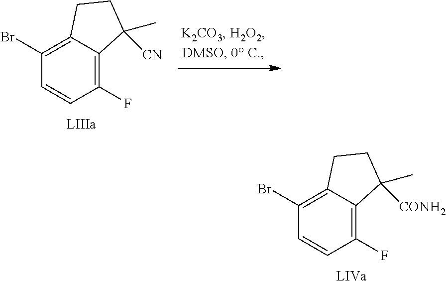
[LIVa].C1(Br)=C2C(=C(F)C=C1)C(C)([CONH2])CC2.[LIIIa].C1(Br)=C2C(=C(F)C=C1)C(C)([CN])CC2
